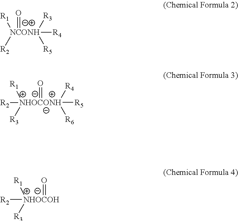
[NCONH]([R4])([R1])([R2])([R3])([R5])=O.[R2][NHOCOH](=O)([R1])[R3].[NHOCONH]([R5])([R4])([R6])([R2])([R1])([R3])=O
